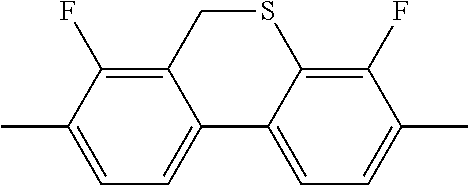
C1=C(C)C(F)=C2C(=C1)C1=CC=C(C)C(F)=C1SC2
